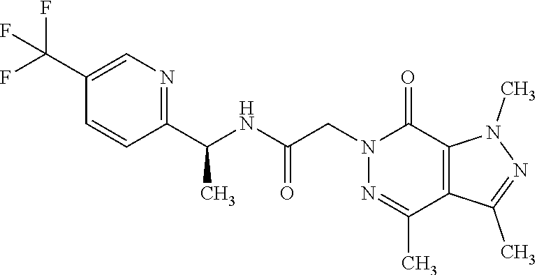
C1(C(F)(F)F)=CN=C(C(NC(CN2N=C(C)C3=C(C2=O)N(C)N=C3C)=O)C)C=C1
